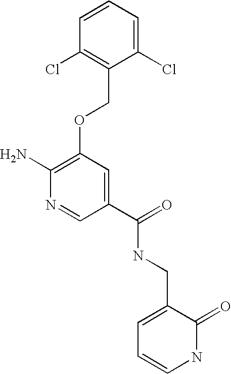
C1(Cl)=CC=CC(Cl)=C1COC1=C(N)N=CC(C(=O)NCC2=CC=CNC2=O)=C1
